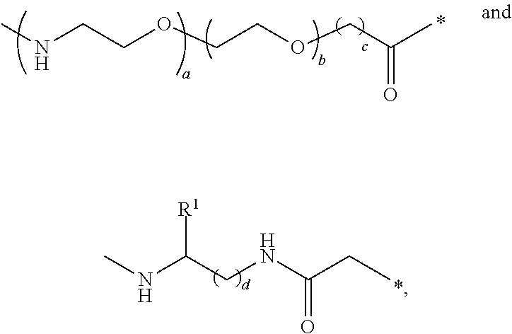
CNCCOCCOCC(C)=O.CNC(CNC(CC)=O)[R1]
